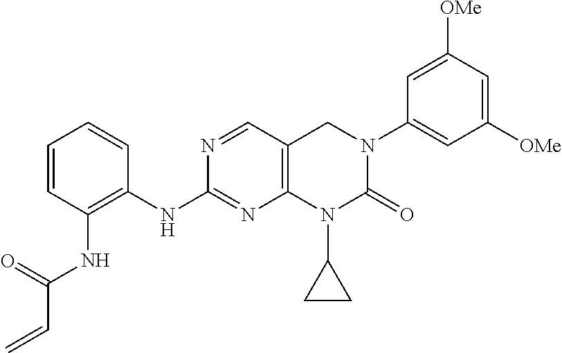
C1=CC=CC(NC2=NC3=C(C=N2)CN(C2=CC([OMe])=CC([OMe])=C2)C(=O)N3C2CC2)=C1NC(C=C)=O
